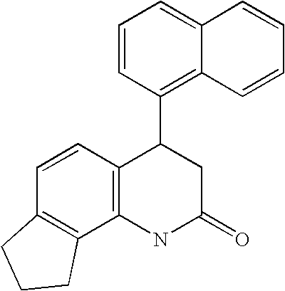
C12=C(NC(=O)CC1C1=C3C(=CC=C1)C=CC=C3)C1=C(C=C2)CCC1
